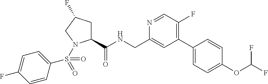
C1(C(NCC2=CC(C3=CC=C(OC(F)F)C=C3)=C(F)C=N2)=O)CC(F)CN1S(C1=CC=C(F)C=C1)(=O)=O
